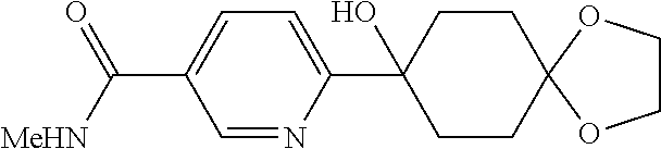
C1=NC(C2(O)CCC3(CC2)OCCO3)=CC=C1C([MeHN])=O
